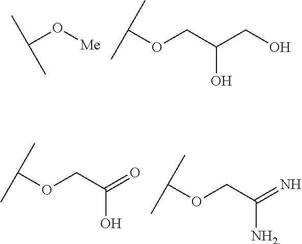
C(O[Me])(C)C.O(CC(CO)O)C(C)C.C(OCC(=O)O)(C)C.C(OCC(=N)[NH2])(C)C
